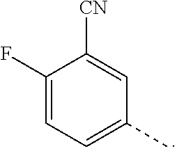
C1(F)=CC=C(C)C=C1[CN]
